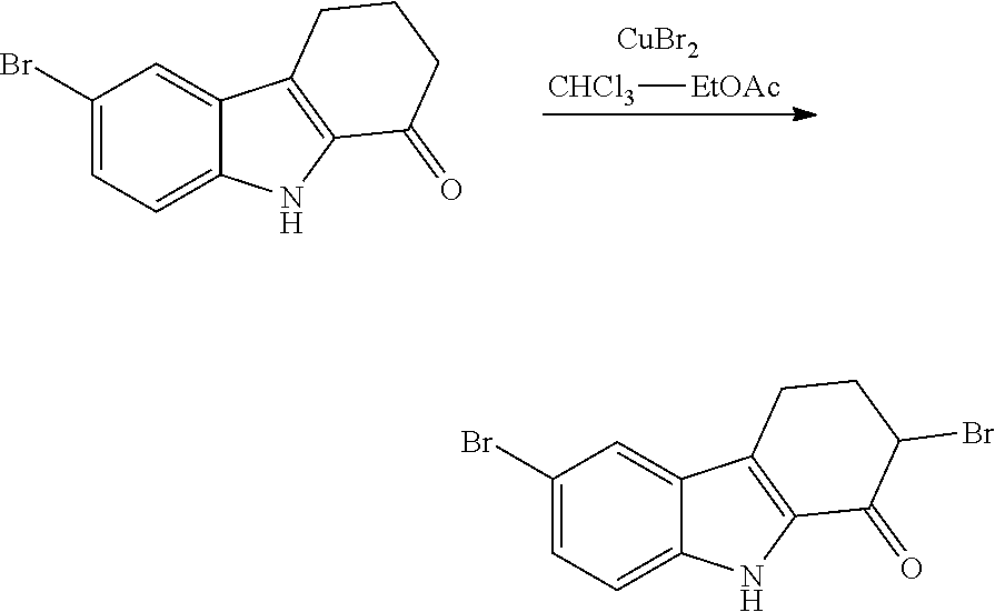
C1(Br)=CC=C2C(=C1)C1=C(N2)C(=O)CCC1.[CHCl3][EtOAc].[CuBr2].C1(Br)=CC=C2C(=C1)C1=C(N2)C(=O)C(Br)CC1
